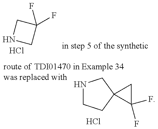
N1CC(F)(F)C1.Cl.N1CCC2(C1)C(F)(F)C2.Cl
